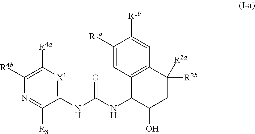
C1(NC(NC2C(O)CC([R2b])([R2a])C3=C2C=C([R1a])C([R1b])=C3)=O)=[X1]C([R4a])=C([R4b])N=C1[R3]
